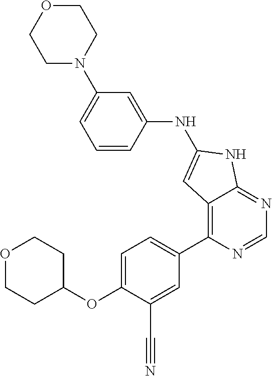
O(C1=CC=C(C2=C3C(=NC=N2)NC(NC2=CC(N4CCOCC4)=CC=C2)=C3)C=C1C#N)C1CCOCC1
